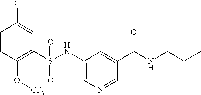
C1=CC(O[CF3])=C(S(NC2=CN=CC(C(NCCC)=O)=C2)(=O)=O)C=C1Cl
